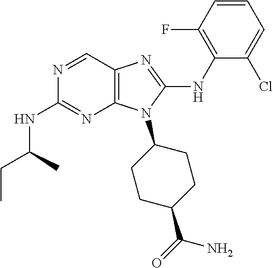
N1=CC2=C(N=C1NC(CC)C)N(C1CCC(C(=O)N)CC1)C(NC1=C(F)C=CC=C1Cl)=N2
